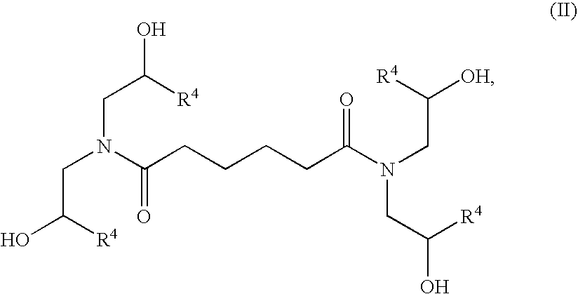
C(N(C(CCCCC(N(CC([R4])[OH])CC([R4])O)=O)=O)CC([R4])O)C([R4])O
